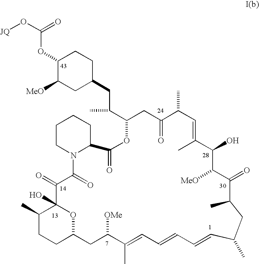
[JQ]OC(=O)OC1CCC(CC(C2CC(=O)C(C)C=C(C)C(O)C([MeO])C(=O)C(C)CC(C)C=CC=CC=C(C)C([OMe])CC3CCC(C)C(O)(C(=O)C(=O)N4C(CCCC4)C(=O)O2)O3)C)CC1[MeO]
